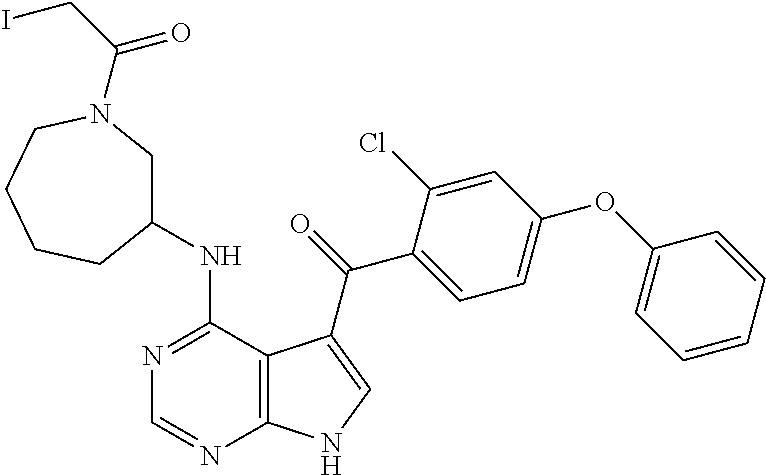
C1=CC=CC(OC2=CC=C(C(=O)C3=CNC4=C3C(NC3CN(C(CI)=O)CCCC3)=NC=N4)C(Cl)=C2)=C1
